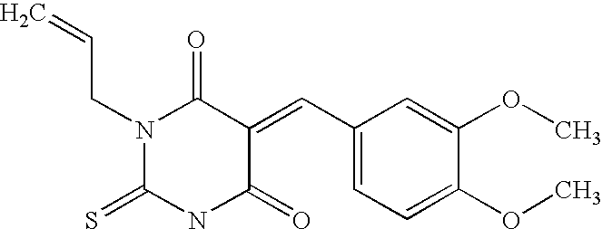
C=CCN1C(=S)NC(=O)C(=CC2=CC=C(OC)C(OC)=C2)C1=O
